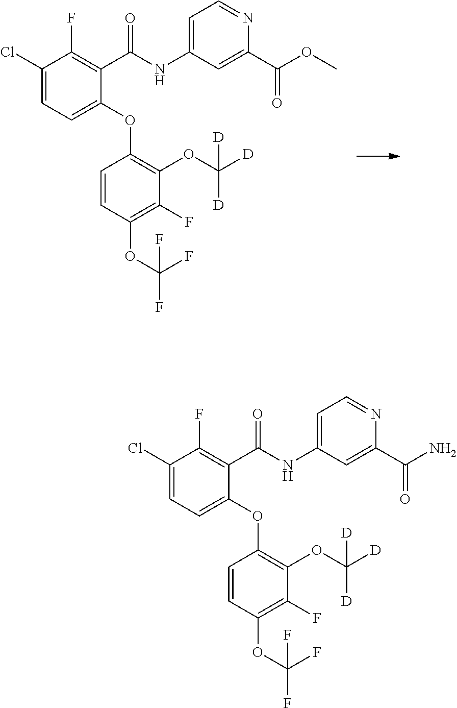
C1=C(Cl)C(F)=C(C(=O)NC2=CC=NC(C(OC)=O)=C2)C(OC2=C(OC([D])([D])[D])C(F)=C(OC(F)(F)F)C=C2)=C1.C1=C(Cl)C(F)=C(C(=O)NC2=CC=NC(C(N)=O)=C2)C(OC2=C(OC([D])([D])[D])C(F)=C(OC(F)(F)F)C=C2)=C1
